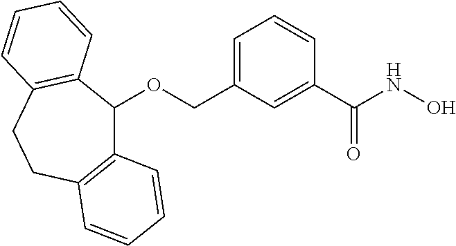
O(CC1=CC=CC(C(NO)=O)=C1)C1C2=C(CCC3=C1C=CC=C3)C=CC=C2
